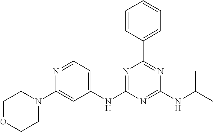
N1=C(NC2=CC=NC(N3CCOCC3)=C2)N=C(NC(C)C)N=C1C1=CC=CC=C1
